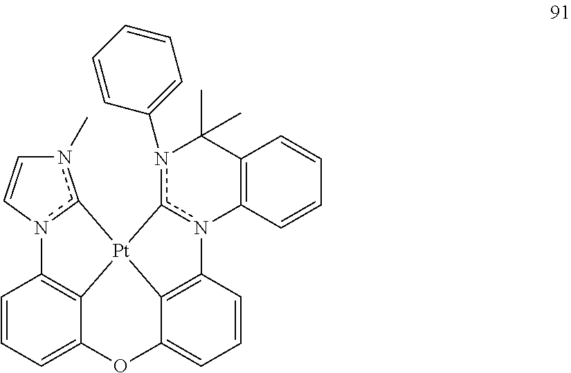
C1=CC=C2C3=C1n1c(n(C)C=C1)[Pt]31C3=C(C=CC=C3O2)n2c1n(C1=CC=CC=C1)C(C)(C)C1=C2C=CC=C1
